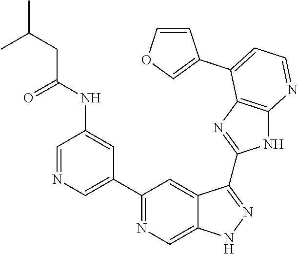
C1=NC=C(C2=NC=C3C(=C2)C(C2=NC4=C(N2)N=CC=C4C2=COC=C2)=NN3)C=C1NC(CC(C)C)=O
